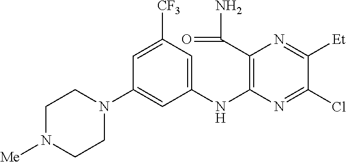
C1=C([CF3])C=C(NC2=C(C(=O)N)N=C([Et])C(Cl)=N2)C=C1N1CCN([Me])CC1
